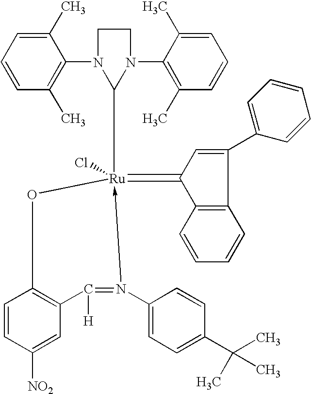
C1=CC(C)=C(N2CCN(C3=C(C)C=CC=C3C)C2[Ru]2(=C3C4=C(C(C5=CC=CC=C5)=C3)C=CC=C4)(Cl)-N(C3=CC=C(C(C)(C)C)C=C3)=C([H])C3=C(O2)C=CC([NO2])=C3)C(C)=C1
